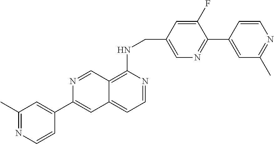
C1(C2=CC3=CC=NC(NCC4=CN=C(C5=CC(C)=NC=C5)C(F)=C4)=C3C=N2)=CC(C)=NC=C1
